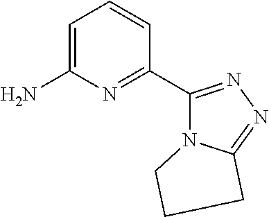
C1=C(N)N=C(C2=NN=C3N2CCC3)C=C1
